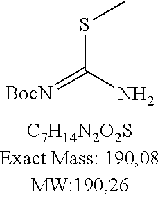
S(C(N)=[BocN])C
